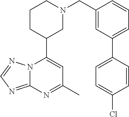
N12C(=NC=N1)N=C(C)C=C2C1CN(CC2=CC(C3=CC=C(Cl)C=C3)=CC=C2)CCC1
